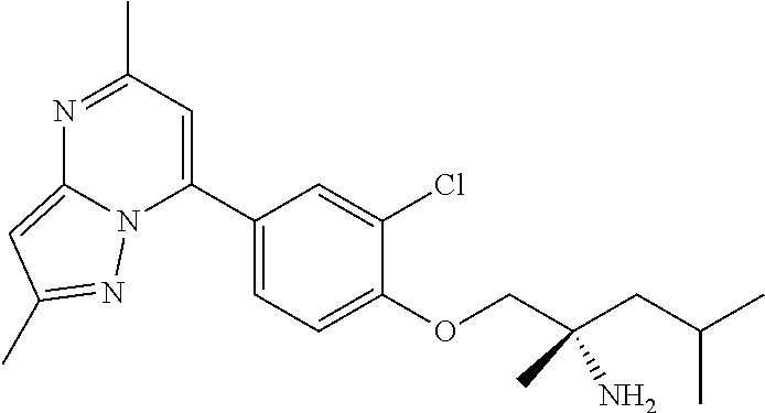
C1(C2=CC(C)=NC3=CC(C)=NN23)=CC=C(OCC(CC(C)C)(N)C)C(Cl)=C1
